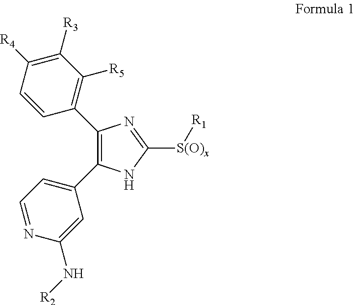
N1C([S(O)x][R1])=NC(C2=C([R5])C([R3])=C([R4])C=C2)=C1C1=CC=NC(N[R2])=C1
